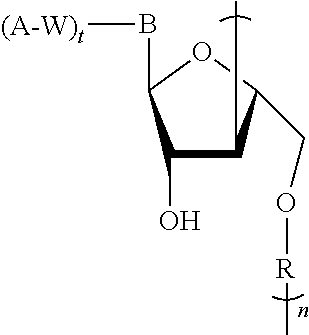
C1(O)C(C)C(CO[R]C)OC1B[(A-W)t]
